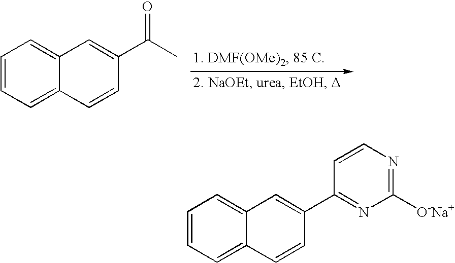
C1=CC=C2C(=C1)C=C(C(C)=O)C=C2.C1=CC=C2C(=C1)C=C(C1=NC([O-Na+])=NC=C1)C=C2
